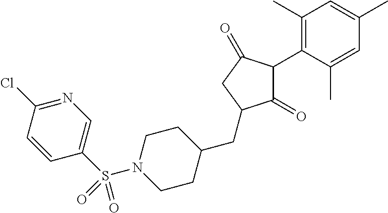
C1(=O)C(C2=C(C)C=C(C)C=C2C)C(=O)CC1CC1CCN(S(C2=CN=C(Cl)C=C2)(=O)=O)CC1
